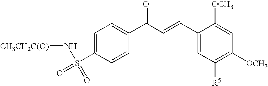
C1=C(S(=O)(N[CH3CH2C(O)])=O)C=CC(C(C=CC2=CC([R5])=C([OCH3])C=C2[OCH3])=O)=C1
